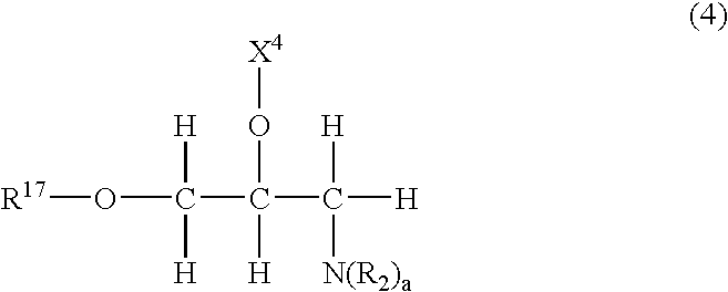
[R17]OC(C(C([H])([N(R2)a])[H])([H])O[X4])([H])[H]
